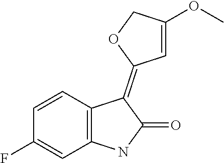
C1=CC2=C(C=C1F)NC(=O)C2=C1C=C(OC)CO1
